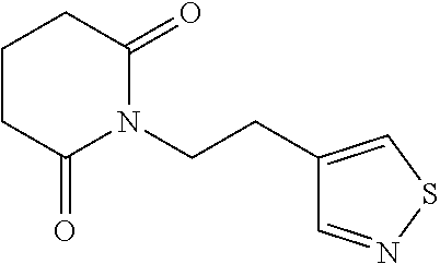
C1CCC(=O)N(CCC2=CSN=C2)C1=O
